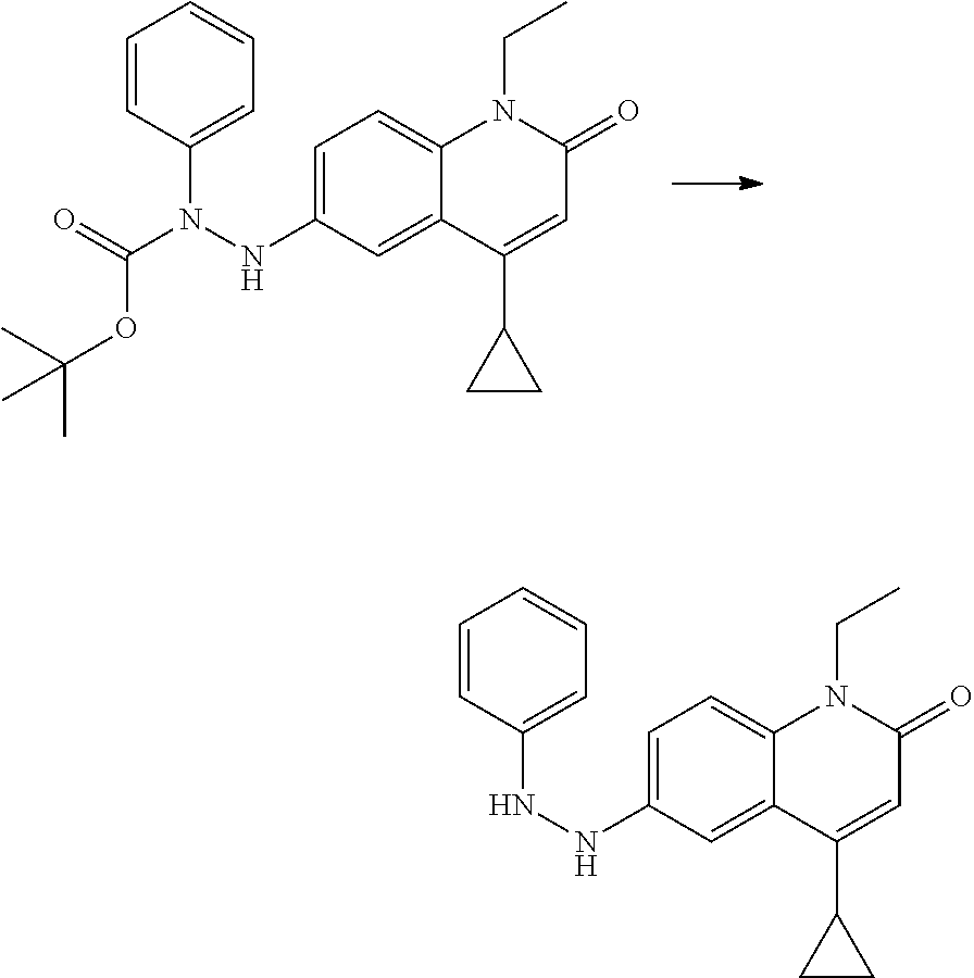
C1=CC(N(NC2=CC=C3C(=C2)C(C2CC2)=CC(=O)N3CC)C(=O)OC(C)(C)C)=CC=C1.C1=CC(NNC2=CC=C3C(=C2)C(C2CC2)=CC(=O)N3CC)=CC=C1
